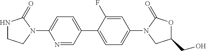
N1CCN(C2=CC=C(C3=CC=C(N4CC(CO)OC4=O)C=C3F)C=N2)C1=O
